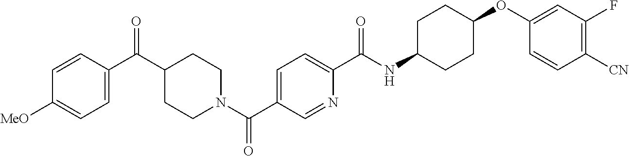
C1=C(C(C2CCN(C(C3=CC=C(C(NC4CCC(OC5=CC(F)=C([CN])C=C5)CC4)=O)N=C3)=O)CC2)=O)C=CC([MeO])=C1
